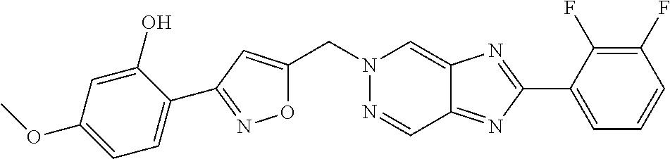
C(N1N=CC2=NC(C3=CC=CC(F)=C3F)=NC2=C1)C1=CC(C2=CC=C(OC)C=C2O)=NO1
